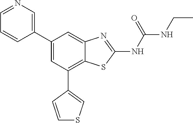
C1=NC=C(C2=CC(C3=CSC=C3)=C3C(=C2)N=C(NC(NCC)=O)S3)C=C1
